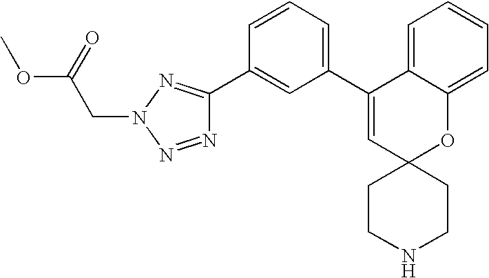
C1=CC=C(C2=CC3(OC4=CC=CC=C24)CCNCC3)C=C1C1=NN(CC(=O)OC)N=N1
